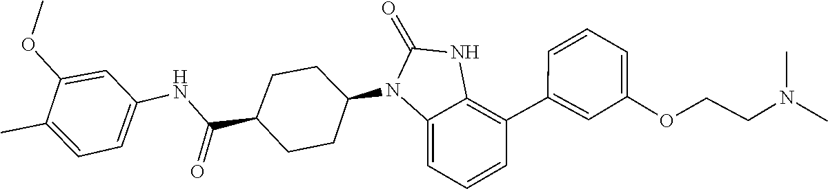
CN(CCOC1=CC=CC(C2=C3NC(=O)N(C4CCC(C(NC5=CC=C(C)C(OC)=C5)=O)CC4)C3=CC=C2)=C1)C
